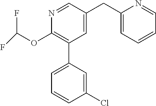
N1=CC(CC2=CC=CC=N2)=CC(C2=CC=CC(Cl)=C2)=C1OC(F)F
